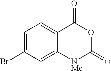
C1=C(Br)C=C2C(=C1)C(=O)OC(=O)[NMe]2
